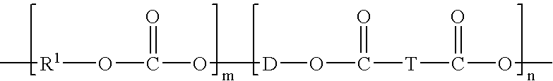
[R1](C)OC(O[D]OC([T]C(OC)=O)=O)=O
